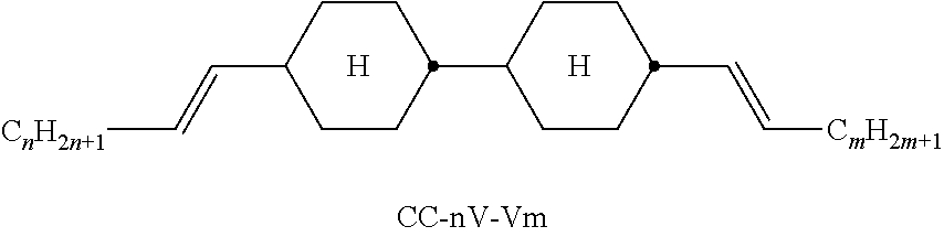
C([CnH2n+1])=CC1CCC(C2CCC(C=C[CmH2m+1])CC2)CC1.[H].[H]
